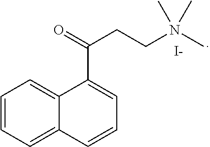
C1=C2C(=CC=C1)C(C(=O)CCN(C)(C)C)=CC=C2.[I-]
